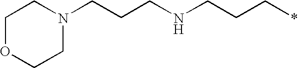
C1OCCN(CCCNCCC*)C1
